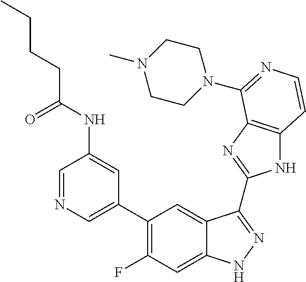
C1=C(C2=C(F)C=C3C(=C2)C(C2=NC4=C(N2)C=CN=C4N2CCN(C)CC2)=NN3)C=C(NC(CCCC)=O)C=N1
